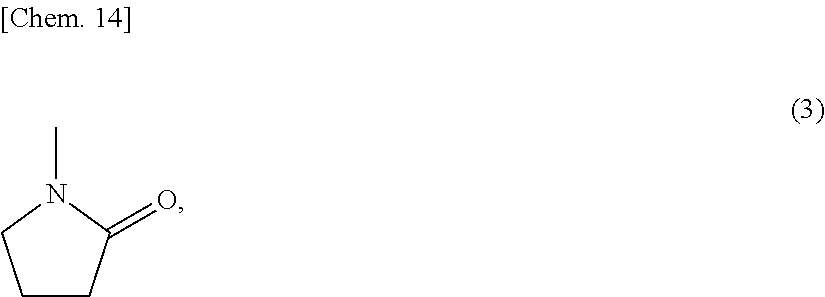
C1CC(=O)N(C)C1
